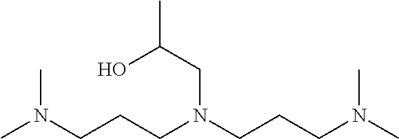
CN(CCCN(CCCN(C)C)CC(O)C)C
